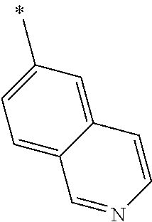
C12=CC(C)=CC=C1C=NC=C2
